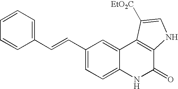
C1(C=CC2=CC=CC=C2)=CC=C2C(=C1)C1=C(C(=O)N2)NC=C1[EtO2C]
